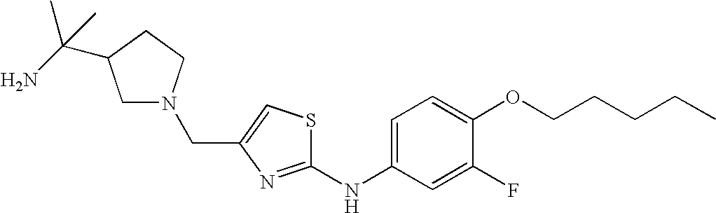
C(C1=CSC(NC2=CC=C(OCCCCC)C(F)=C2)=N1)N1CC(C(N)(C)C)CC1
